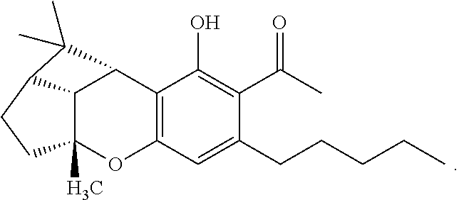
C12C3(C)OC4=C(C1C(C)(C)C2CC3)C(O)=C(C(C)=O)C(CCCCC)=C4
